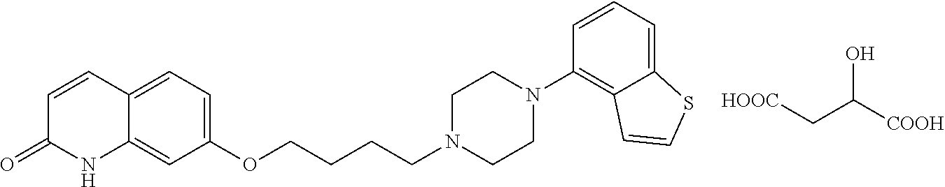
C12=CC=C(OCCCCN3CCN(C4=C5C(=CC=C4)SC=C5)CC3)C=C1NC(=O)C=C2.[HOOC]CC([COOH])O
